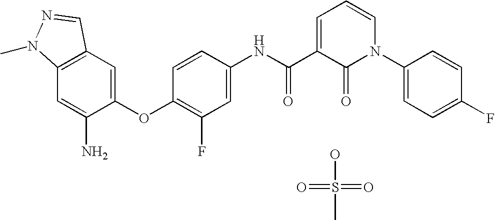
C12=C(C=C(OC3=C(F)C=C(NC(=O)C4=CC=CN(C5=CC=C(F)C=C5)C4=O)C=C3)C(N)=C1)C=NN2C.S(=O)(=O)(O)C
